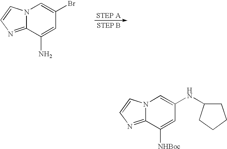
C1=CN2C(=N1)C(N)=CC(Br)=C2.C1=CN2C(=N1)C([NHBoc])=CC(NC1CCCC1)=C2
